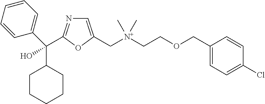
C1=C(C[N+](CCOCC2=CC=C(Cl)C=C2)(C)C)OC(C(C2CCCCC2)(C2=CC=CC=C2)O)=N1
